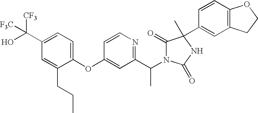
C1(OC2=CC(C(N3C(=O)C(C4=CC5=C(C=C4)OCC5)(C)NC3=O)C)=NC=C2)=CC=C(C(O)([CF3])[F3C])C=C1CCC
